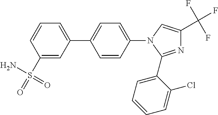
N1=C(C2=CC=CC=C2Cl)N(C2=CC=C(C3=CC=CC(S(N)(=O)=O)=C3)C=C2)C=C1C(F)(F)F
